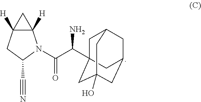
C1C2(C(C(=O)N3C4([H])C([H])(CC3C#N)C4)N)CC3(O)CC(CC1C3)C2
